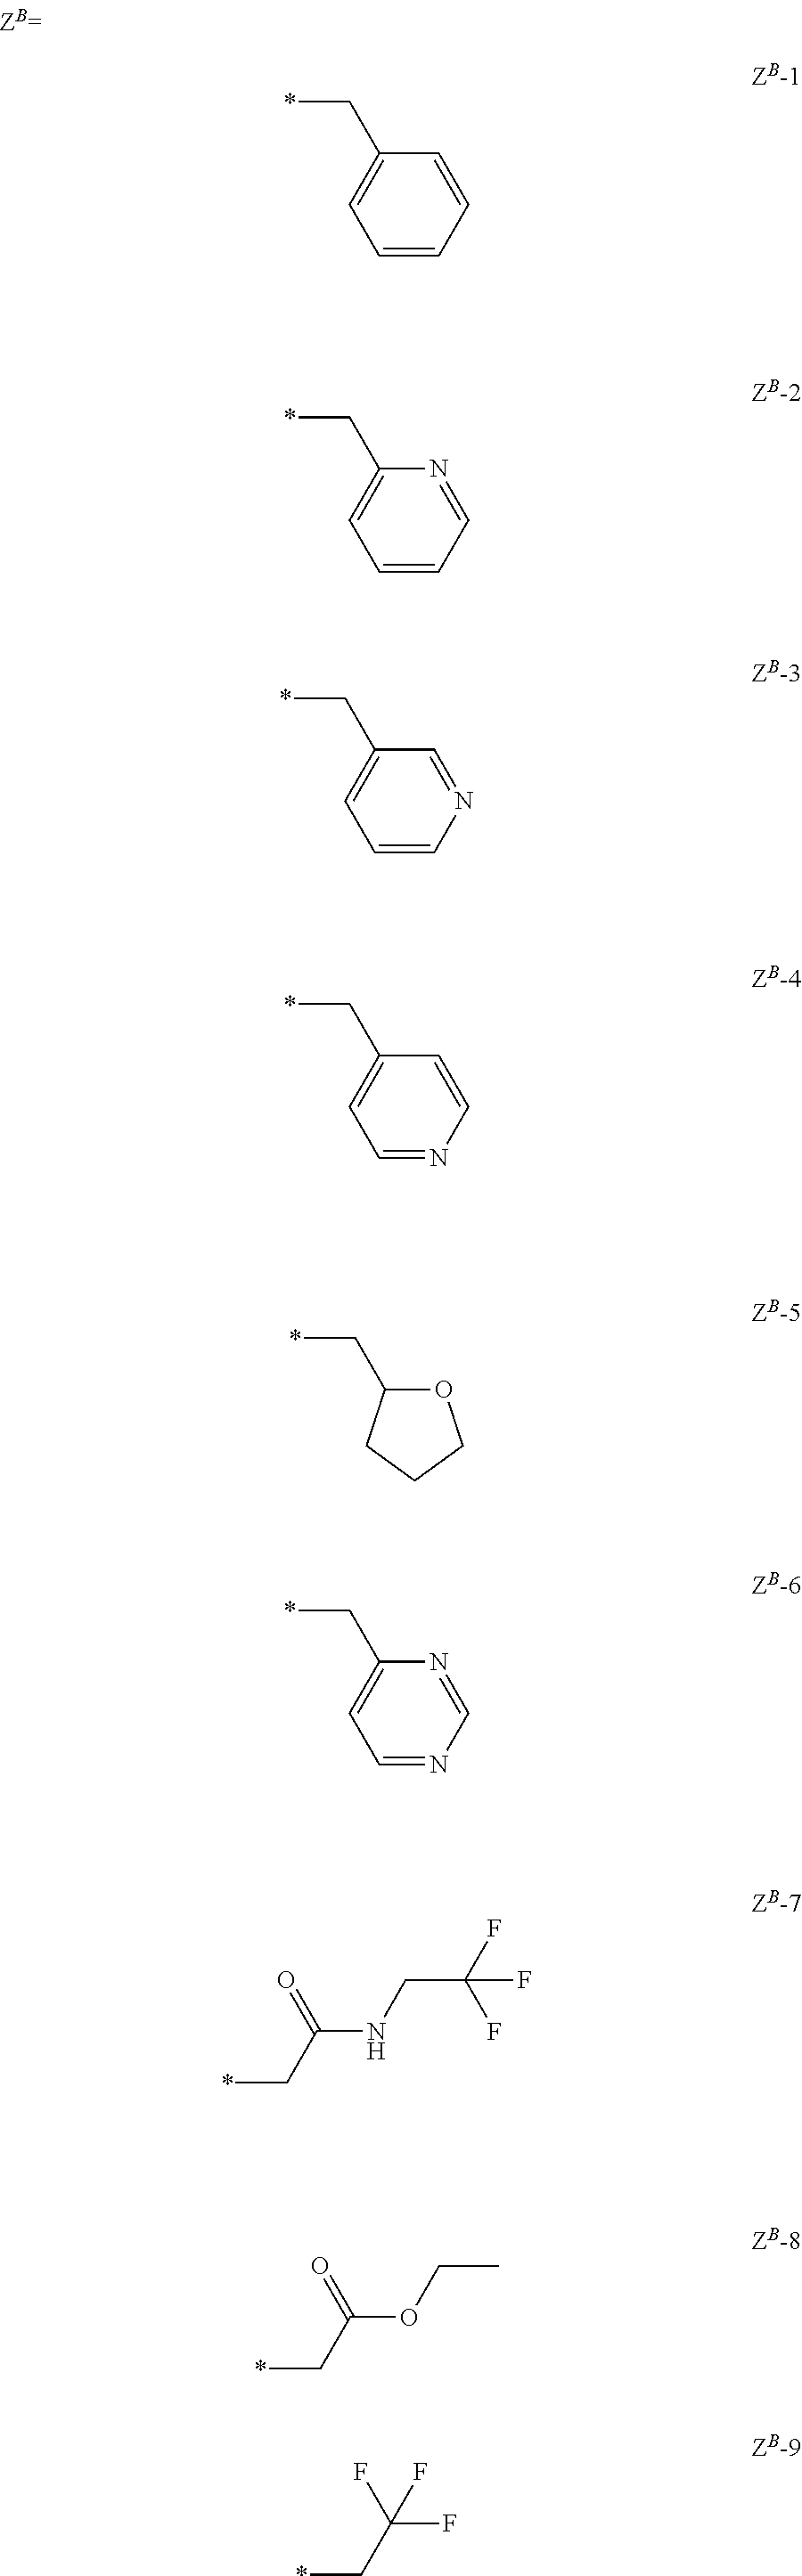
C1=CC=CC(C*)=C1.C1=CC=NC(C*)=C1.C1=CN=CC(C*)=C1.C1=NC=CC(C*)=C1.O1C(C*)CCC1.C1=NC=NC(C*)=C1.*CC(NCC(F)(F)F)=O.*CC(OCC)=O.*CC(F)(F)F
